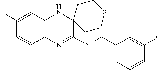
C12=C(N=C(NCC3=CC=CC(Cl)=C3)C3(N1)CCSCC3)C=CC(F)=C2
